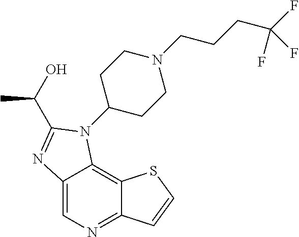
C12=CN=C3C(=C1N(C1CCN(CCCC(F)(F)F)CC1)C(C(C)O)=N2)SC=C3
